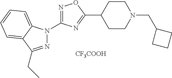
N1=C(N2N=C(CC)C3=CC=CC=C23)N=C(C2CCN(CC3CCC3)CC2)O1.[CF3COOH]
